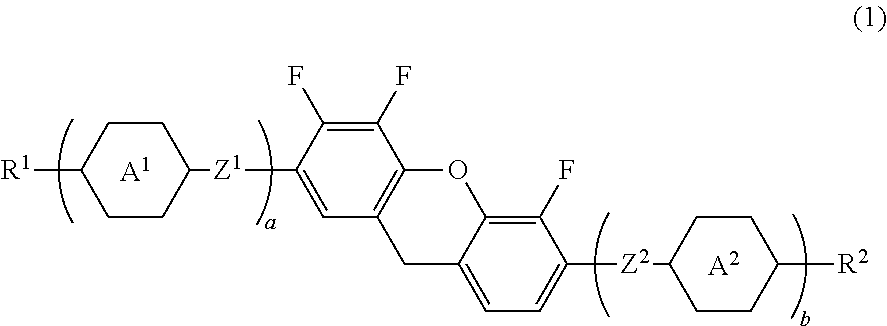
[R1]C1CCC([Z1]C2=CC3=C(C(F)=C2F)OC2=C(F)C([Z2]C4CCC([R2])CC4)=CC=C2C3)CC1.[A1].[A2]
